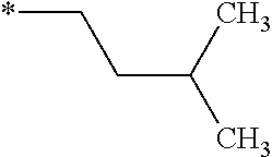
*CCC(C)C
